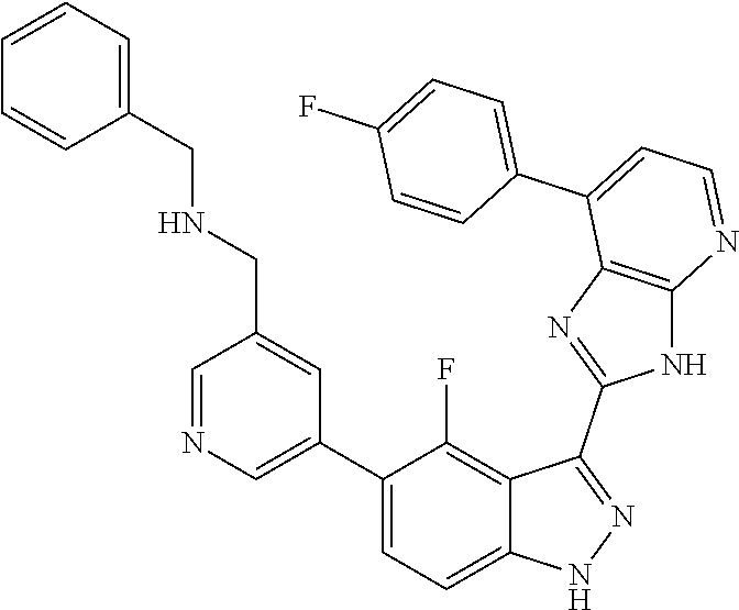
C1=NC=C(C2=CC=C3C(=C2F)C(C2=NC4=C(N2)N=CC=C4C2=CC=C(F)C=C2)=NN3)C=C1CNCC1=CC=CC=C1
